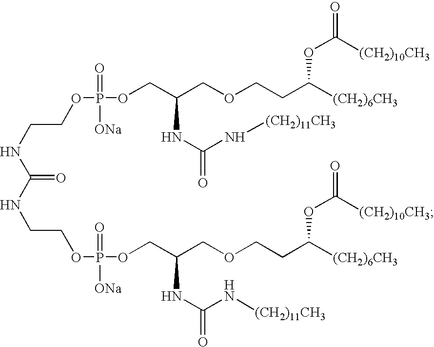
O(CC(COCCC([(CH2)6CH3])OC(=O)[(CH2)10CH3])NC(=O)N[(CH2)11CH3])P(=O)([ONa])OCCNC(NCCOP(=O)([ONa])OCC(COCCC([(CH2)6CH3])OC(=O)[(CH2)10CH3])NC(=O)N[(CH2)11CH3])=O
